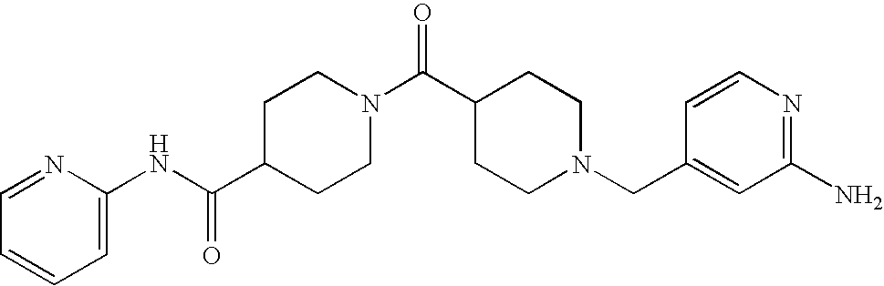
C1(C(NC2=CC=CC=N2)=O)CCN(C(C2CCN(CC3=CC(N)=NC=C3)CC2)=O)CC1
